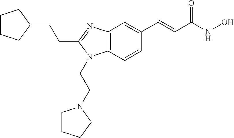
C1(CCC2=NC3=C(N2CCN2CCCC2)C=CC(C=CC(NO)=O)=C3)CCCC1
